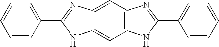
C12=C(C=C3C(=C1)NC(C1=CC=CC=C1)=N3)N=C(C1=CC=CC=C1)N2
